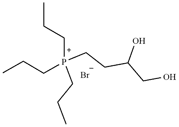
[P+](CCC)(CCC(CO)O)(CCC)CCC.[Br-]
